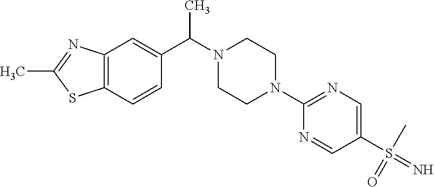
C12=C(C=CC(C(N3CCN(C4=NC=C(S(=N)(C)=O)C=N4)CC3)C)=C1)SC(C)=N2
